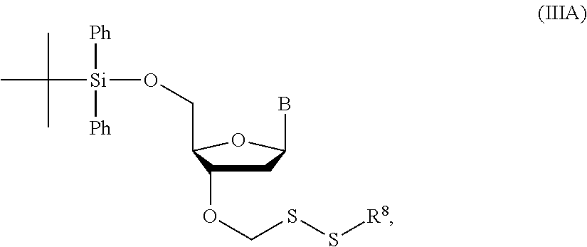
C1C(OCSS[R8])C(CO[Si](C(C)(C)C)([Ph])[Ph])OC1B
